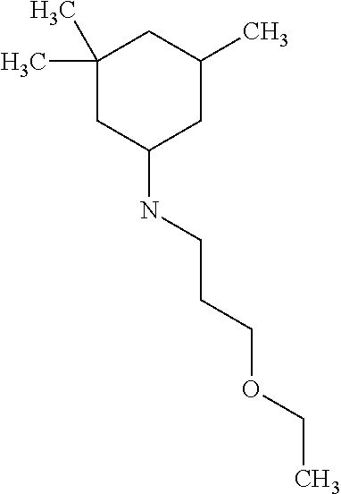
C1(C)(C)CC(NCCCOCC)CC(C)C1
